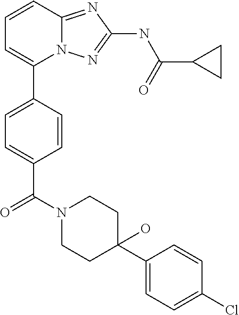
C1=CC2=NC(NC(C3CC3)=O)=NN2C(C2=CC=C(C(N3CCC(C4=CC=C(Cl)C=C4)(O)CC3)=O)C=C2)=C1
